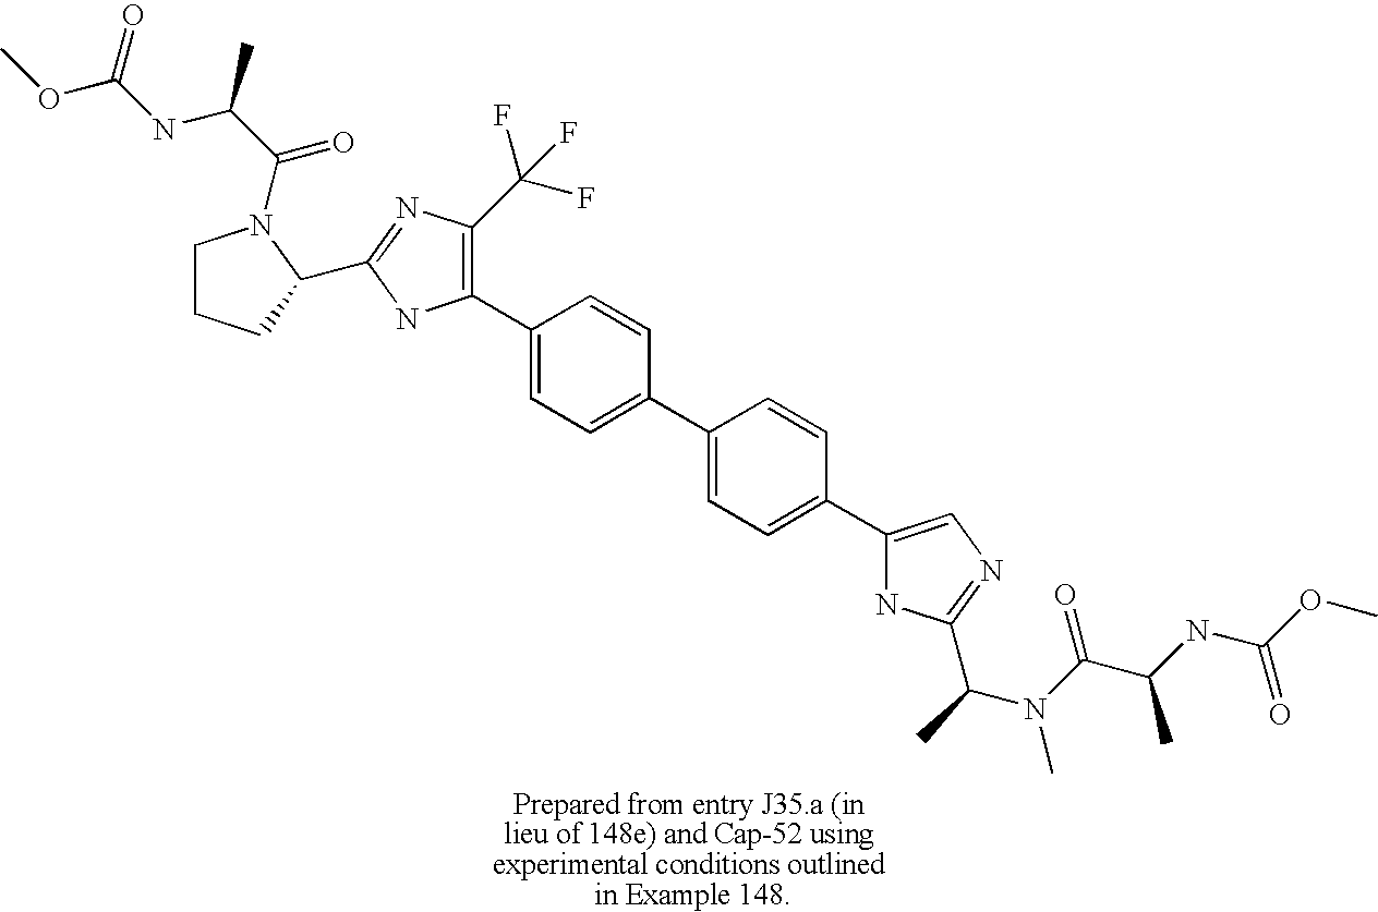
C1CCC(C2=NC(C(F)(F)F)=C(C3=CC=C(C4=CC=C(C5=CN=C(C(C)N(C(=O)C(NC(OC)=O)C)C)N5)C=C4)C=C3)N2)N1C(C(C)NC(OC)=O)=O
